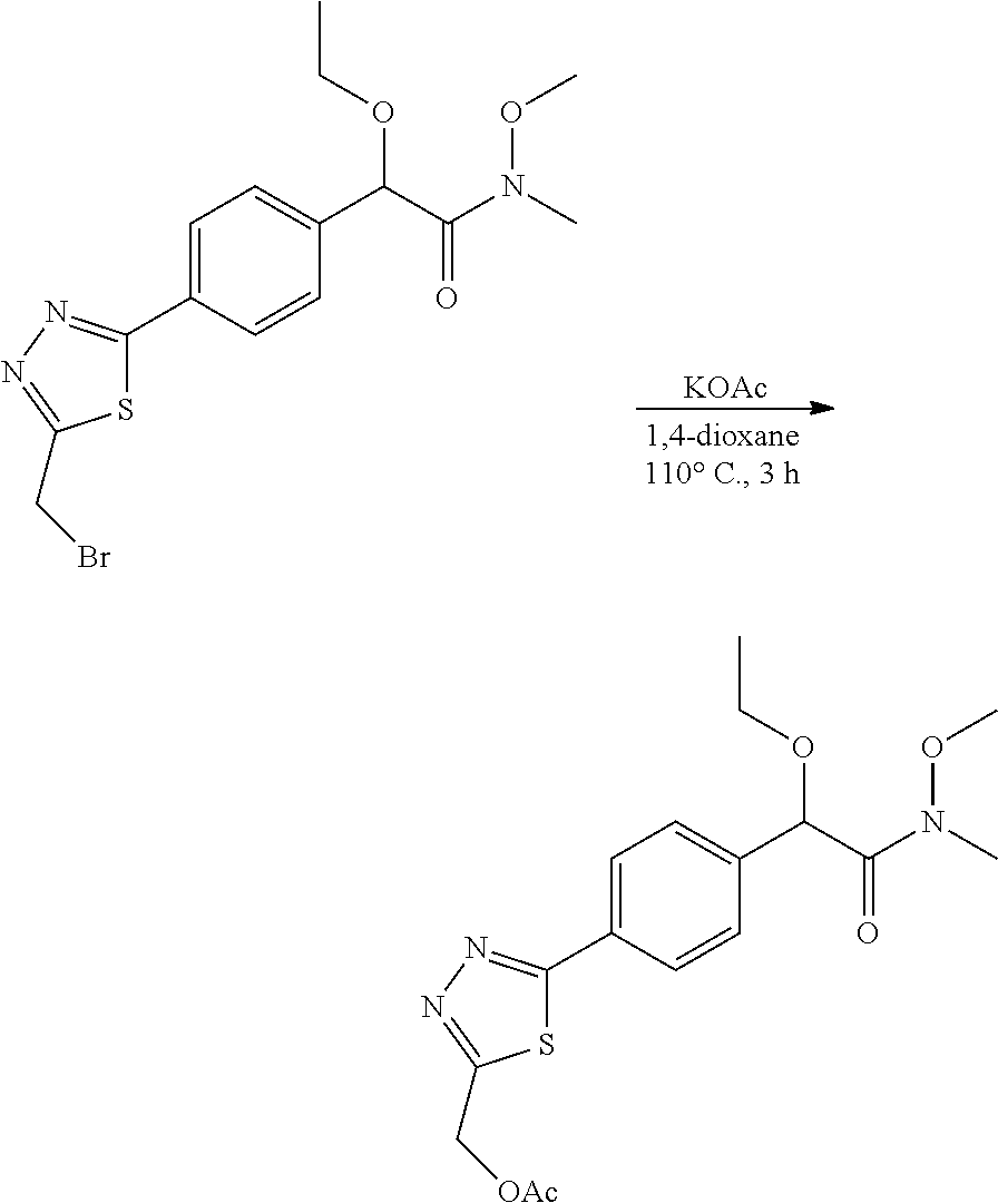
C1=C(C2=NN=C(CBr)S2)C=CC(C(C(N(C)OC)=O)OCC)=C1.[KOAc].C1=C(C2=NN=C(C[OAc])S2)C=CC(C(C(N(C)OC)=O)OCC)=C1
